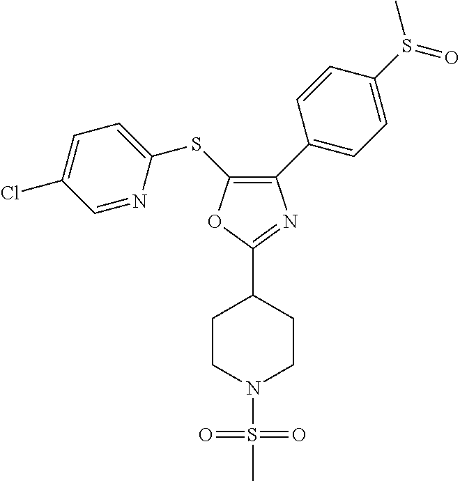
C1(C2=CC=C(S(C)=O)C=C2)=C(SC2=CC=C(Cl)C=N2)OC(C2CCN(S(=O)(=O)C)CC2)=N1
